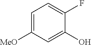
C1=C([MeO])C=C(O)C(F)=C1
